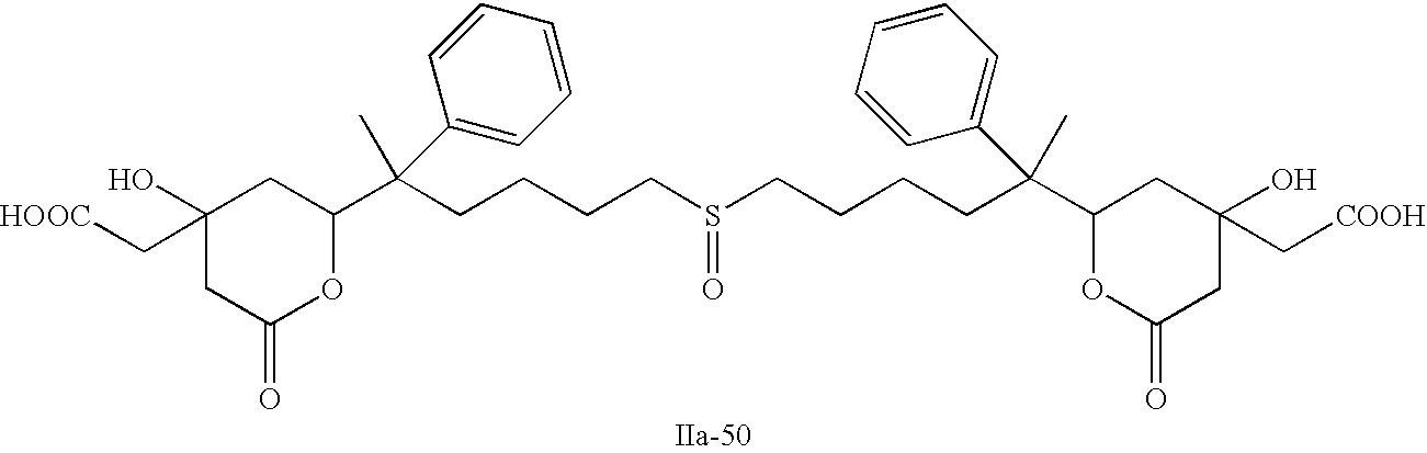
[HOOC]CC1(O)CC(=O)OC(C(CCCCS(=O)CCCCC(C2OC(=O)CC(C[COOH])(O)C2)(C)C2=CC=CC=C2)(C)C2=CC=CC=C2)C1
